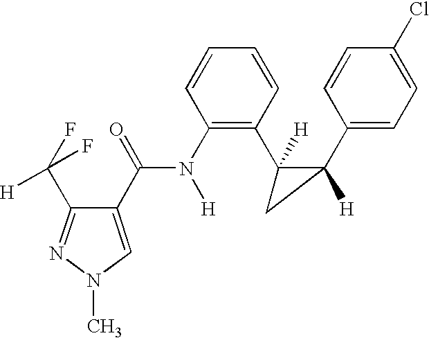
C1(C(=O)N([H])C2=C(C3([H])C(C4=CC=C(Cl)C=C4)([H])C3)C=CC=C2)=CN(C)N=C1C(F)([H])F
